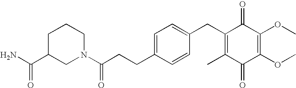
C1(=O)C(C)=C(CC2=CC=C(CCC(=O)N3CCCC(C(N)=O)C3)C=C2)C(=O)C(OC)=C1OC
